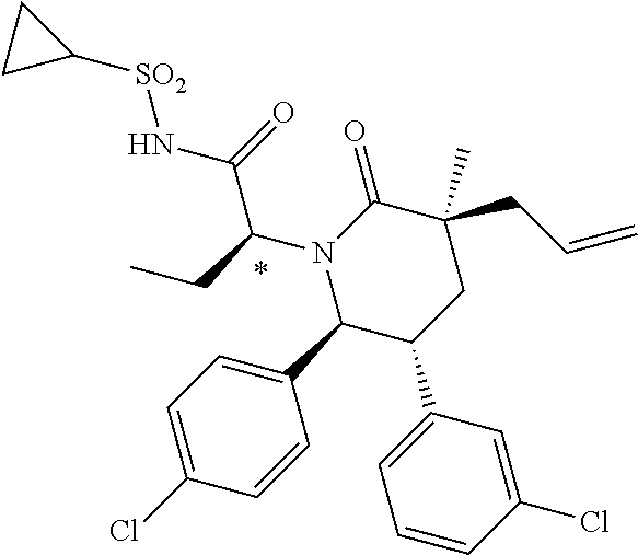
N1(C(CC)C(N[SO2]C2CC2)=O)C(C2=CC=C(Cl)C=C2)C(C2=CC=CC(Cl)=C2)CC(CC=C)(C)C1=O
